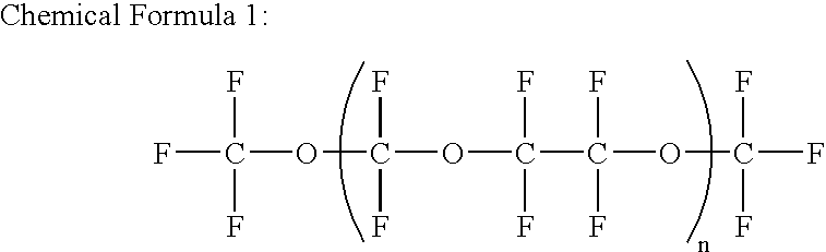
FC(F)(F)OC(F)(F)OC(F)(F)C(F)(F)OC(F)(F)F
